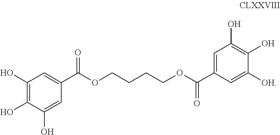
C1(O)=C(O)C(O)=CC(C(OCCCCOC(C2=CC(O)=C(O)C([OH])=C2)=O)=O)=C1
